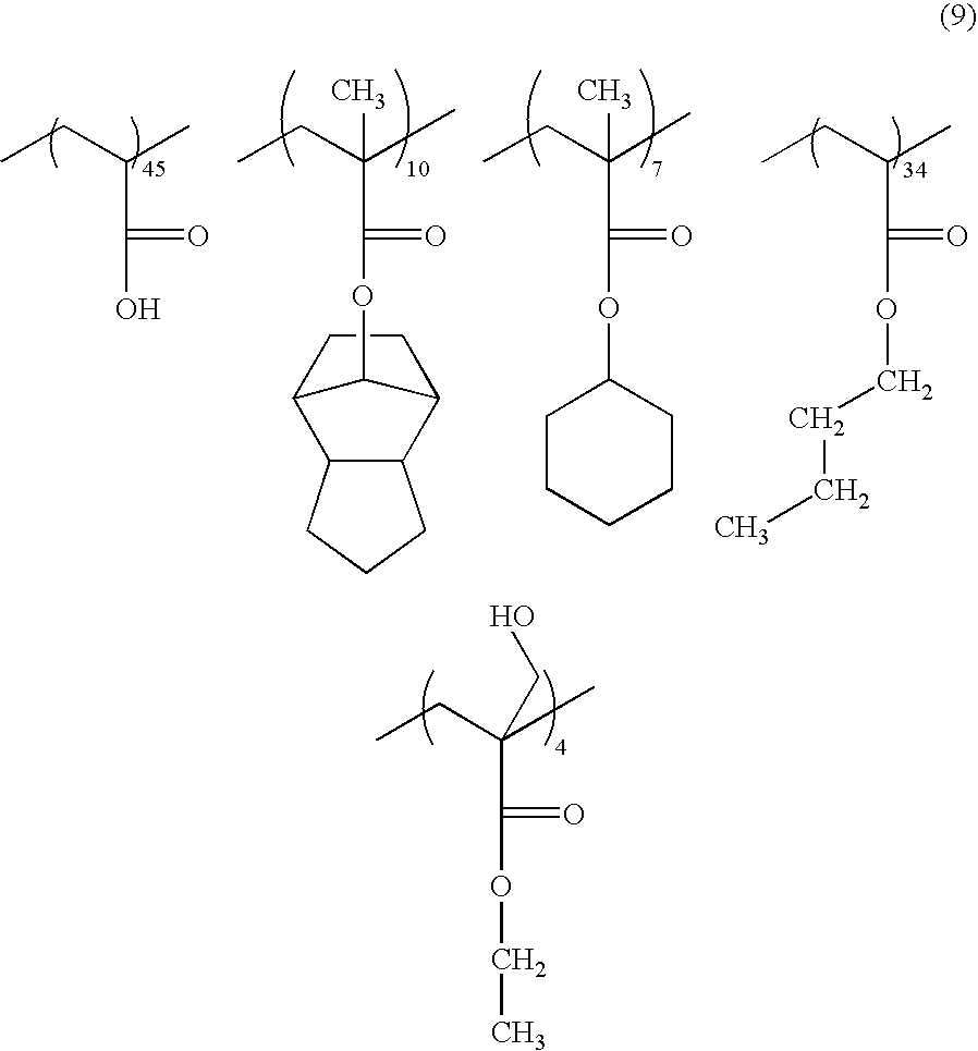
C(C(=O)O)(CC)C.C(C(=O)OC1C2CCC1C1C2CCC1)(CC)(C)C.C(C(=O)OC1CCCCC1)(CC)(C)C.C(C(=O)OCCCC)(CC)C.C(C(=O)OCC)(CC)(C)CO
